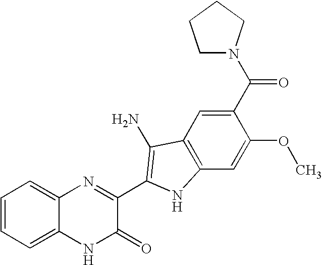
C1=C2C(=CC=C1)N=C(C1=C(N)C3=C(C=C(OC)C(C(=O)N4CCCC4)=C3)N1)C(=O)N2
